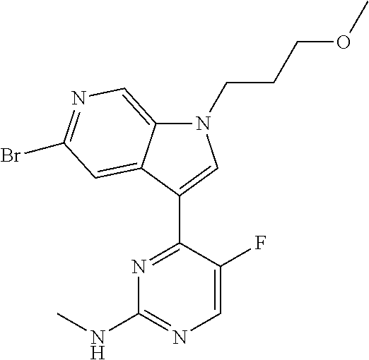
N1(CCCOC)C2=CN=C(Br)C=C2C(C2=NC(NC)=NC=C2F)=C1
